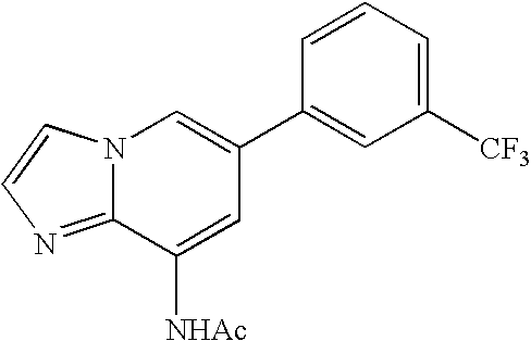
N12C(=NC=C1)C([NHAc])=CC(C1=CC([CF3])=CC=C1)=C2
